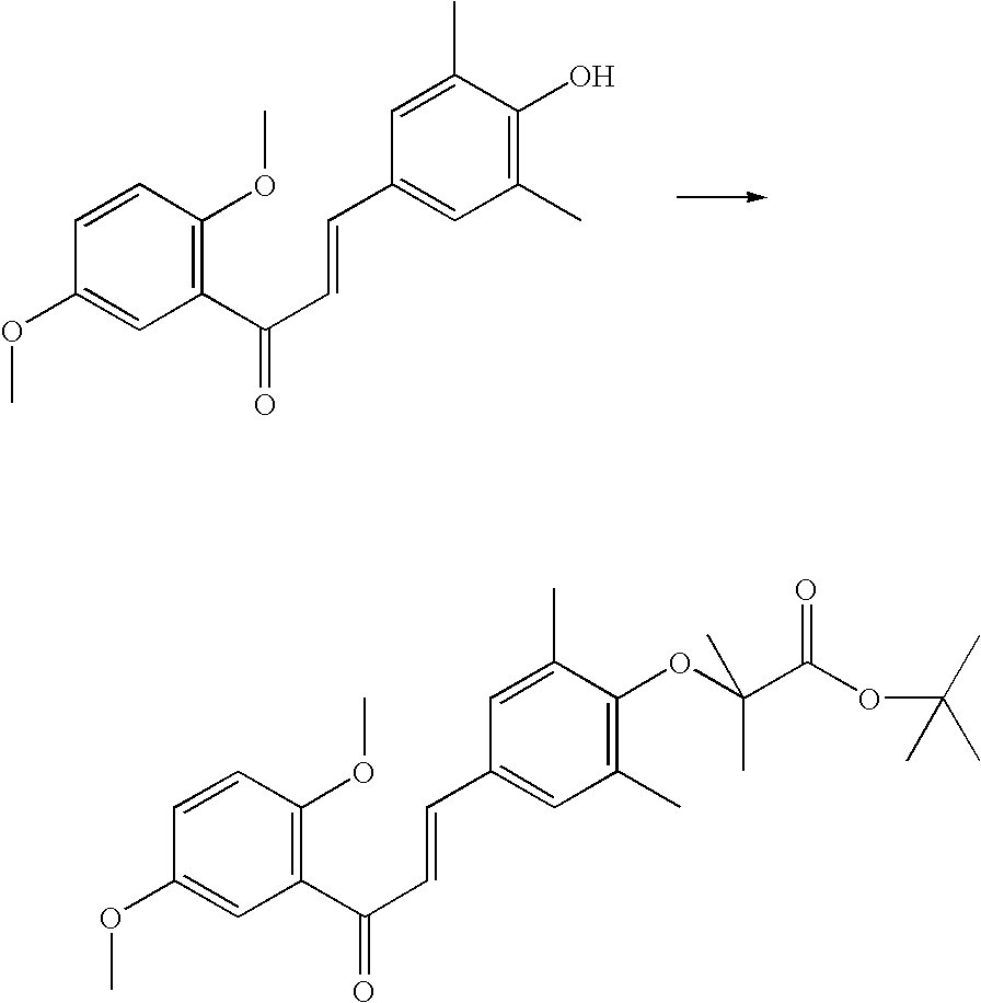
C1=CC(OC)=C(C(C=CC2=CC(C)=C(O)C(C)=C2)=O)C=C1OC.C1=CC(OC)=C(C(C=CC2=CC(C)=C(OC(C(OC(C)(C)C)=O)(C)C)C(C)=C2)=O)C=C1OC
